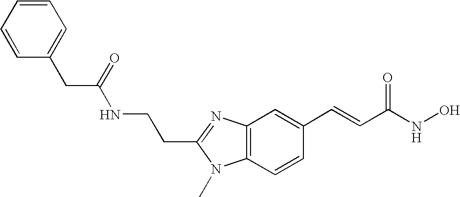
C(C1=NC2=C(C=CC(C=CC(NO)=O)=C2)N1C)CNC(=O)CC1=CC=CC=C1
